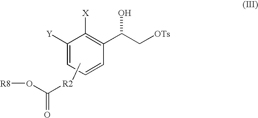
C1=CC=C([Y])C([X])=C1C(C[OTs])O.C[R2]C(=O)O[R8]
